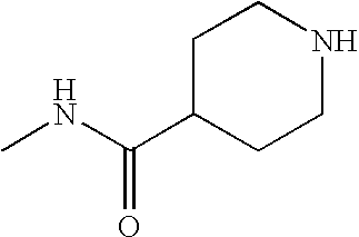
CNC(C1CCNCC1)=O
